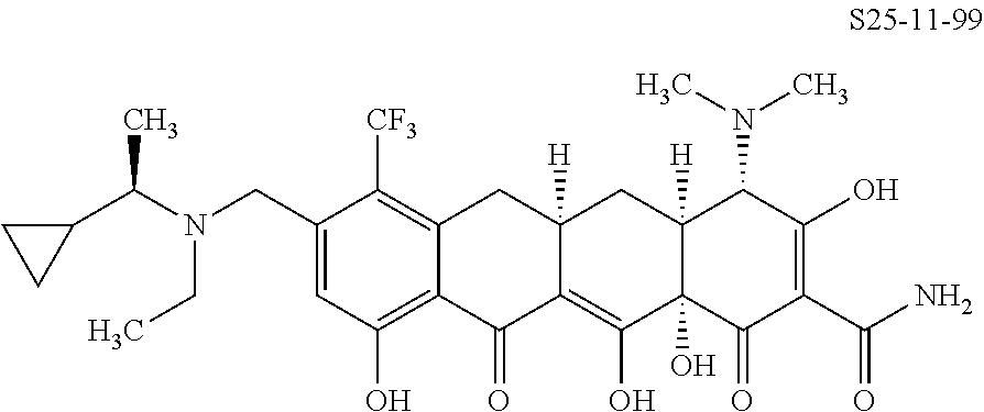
C1(CN(C(C2CC2)C)CC)=CC(O)=C2C(=C1[CF3])CC1([H])C(=C(O)C3(O)C([H])(C1)C(N(C)C)C(O)=C(C(N)=O)C3=O)C2=O
